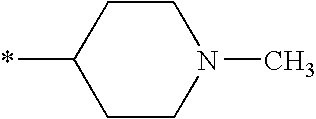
C1CN(C)CCC1*
